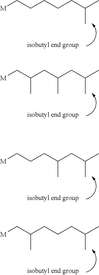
[M]CCCCCC(C)C.[M]CC(CC(CC(C)C)C)C.[M]CCCC(CC(C)C)C.[M]CC(CCCC(C)C)C
